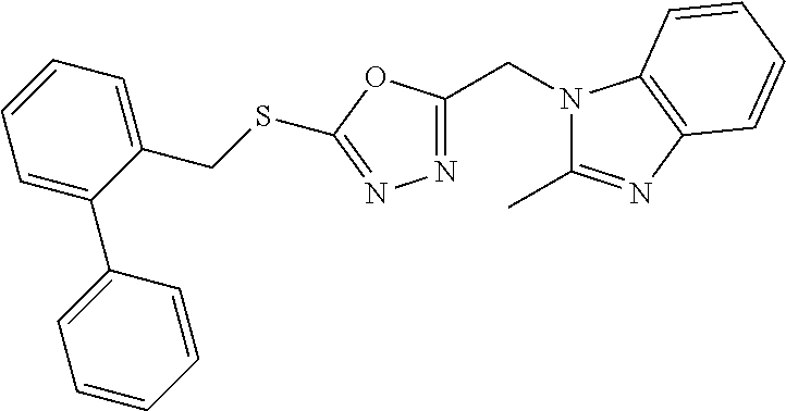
N1=C(CN2C(C)=NC3=C2C=CC=C3)OC(SCC2=CC=CC=C2C2=CC=CC=C2)=N1
